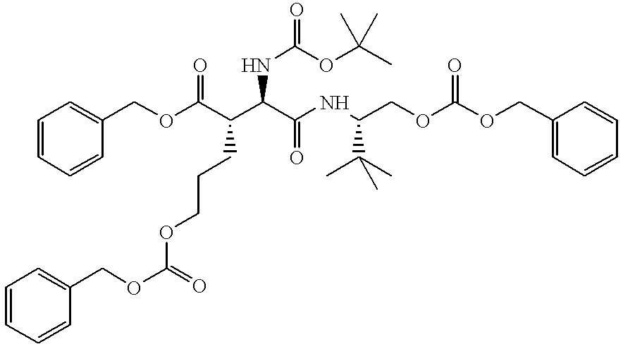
O(C(C(C(C(NC(COC(OCC1=CC=CC=C1)=O)C(C)(C)C)=O)NC(=O)OC(C)(C)C)CCCOC(OCC1=CC=CC=C1)=O)=O)CC1=CC=CC=C1
